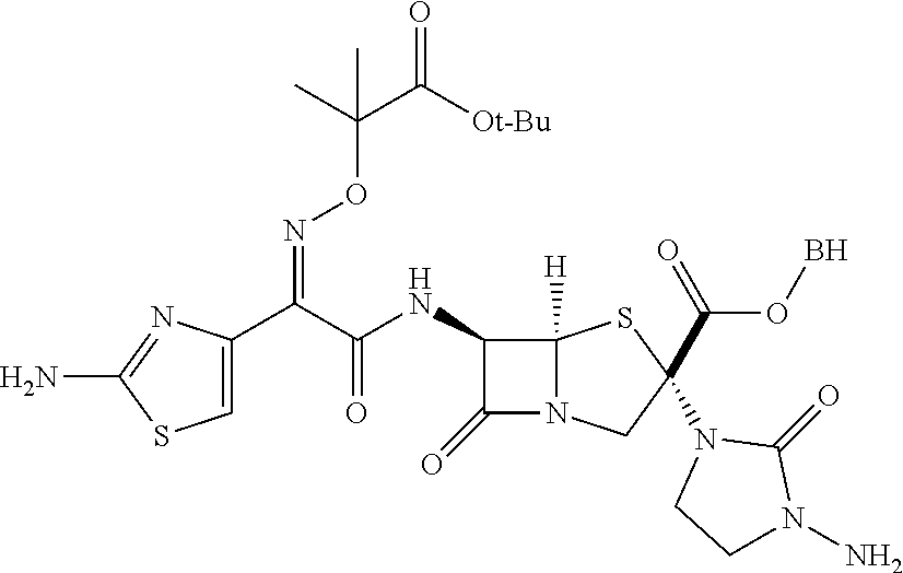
C1=C(C(C(=O)NC2C(=O)N3C2([H])SC(C(OB)=O)(N2CCN(N)C2=O)C3)=NOC(C([Ot-Bu])=O)(C)C)N=C(N)S1
